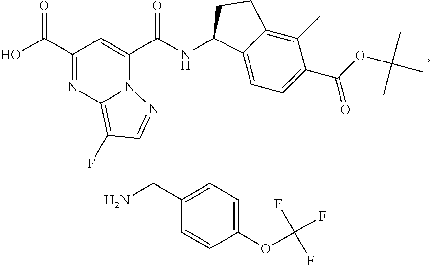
OC(C1=NC2=C(F)C=NN2C(C(NC2C3=CC=C(C(=O)OC(C)(C)C)C(C)=C3CC2)=O)=C1)=O.C1=CC(OC(F)(F)F)=CC=C1CN
